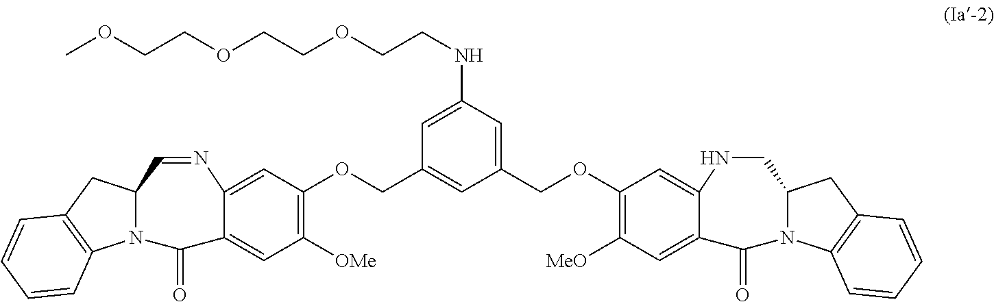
C1(OCC2=CC(NCCOCCOCCOC)=CC(COC3=C([OMe])C=C4C(=C3)N=CC3N(C4=O)C4=C(C3)C=CC=C4)=C2)=C([MeO])C=C2C(=C1)NCC1N(C2=O)C2=C(C1)C=CC=C2
